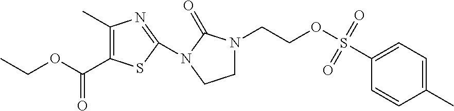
C1(C)=C(C(OCC)=O)SC(N2C(=O)N(CCOS(=O)(=O)C3=CC=C(C)C=C3)CC2)=N1
